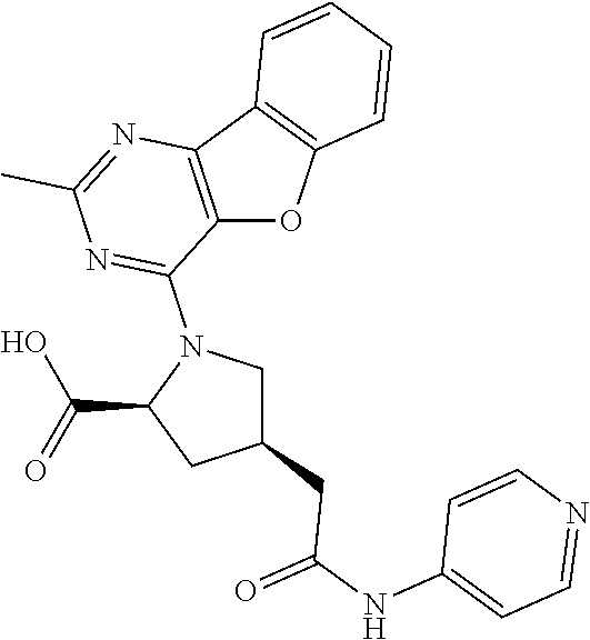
C12=C(C3=C(O1)C=CC=C3)N=C(C)N=C2N1C(C(=O)O)CC(CC(NC2=CC=NC=C2)=O)C1
